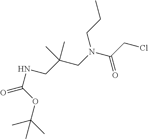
C(N(CC(CNC(=O)OC(C)(C)C)(C)C)CCC)(CCl)=O
